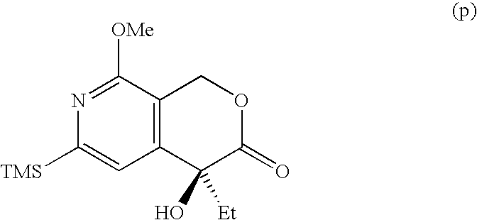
C12=C(C=C([TMS])N=C1[OMe])C([Et])(O)C(=O)OC2
